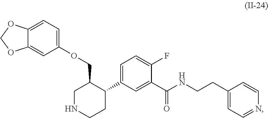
C1=C(OCC2CNCCC2C2=CC=C(F)C(C(NCCC3=CC=NC=C3)=O)=C2)C=C2C(=C1)OCO2
